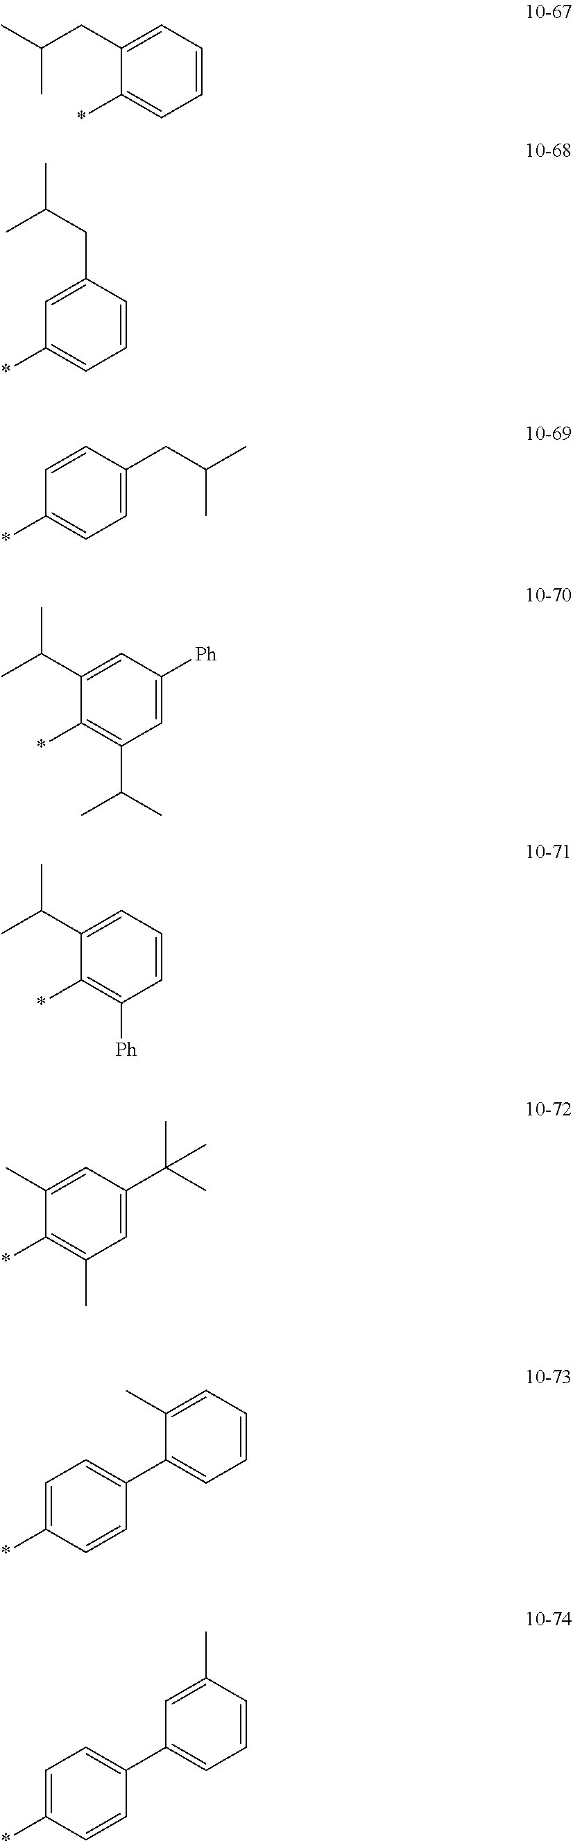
C1(CC(C)C)=CC=CC=C1*.C1=C(CC(C)C)C=CC=C1*.C1=CC(CC(C)C)=CC=C1*.C1(C(C)C)=CC([Ph])=CC(C(C)C)=C1*.C1(C(C)C)=CC=CC([Ph])=C1*.C1(C)=CC(C(C)(C)C)=CC(C)=C1*.C1=C(*)C=CC(C2=CC=CC=C2C)=C1.C1=C(*)C=CC(C2=CC=CC(C)=C2)=C1
